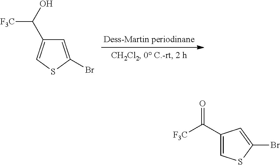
C1=C(Br)SC=C1C(O)[F3C].C1(C([F3C])=O)=CSC(Br)=C1
